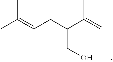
CC(=CCC(C(=C)C)CO)C
